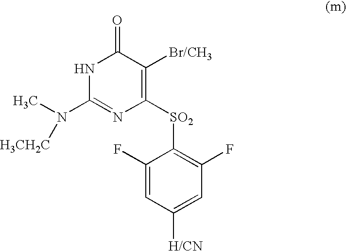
[H3CH2C]N(C)C1=NC([SO2]C2=C(F)C=C([H/CN])C=C2F)=C([Br/CH3])C(=O)N1
